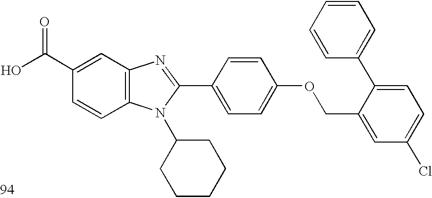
OC(C1=CC2=C(C=C1)N(C1CCCCC1)C(C1=CC=C(OCC3=CC(Cl)=CC=C3C3=CC=CC=C3)C=C1)=N2)=O
